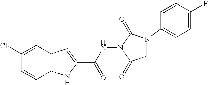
C12=C(C=C(Cl)C=C1)C=C(C(=O)NN1C(=O)N(C3=CC=C(F)C=C3)CC1=O)N2
